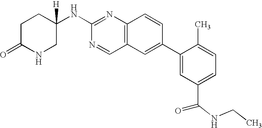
C1C(=O)NCC(NC2=NC3=C(C=N2)C=C(C2=CC(C(=O)NCC)=CC=C2C)C=C3)([H])C1
